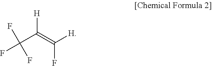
FC(C(=C([H])F)[H])(F)F
